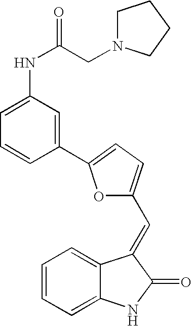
C12=CC=CC=C1C(=CC1=CC=C(C3=CC(NC(=O)CN4CCCC4)=CC=C3)O1)C(=O)N2
